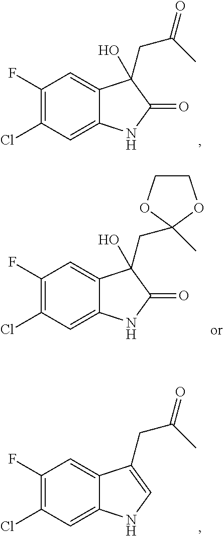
C1(F)=C(Cl)C=C2C(=C1)C(O)(CC(C)=O)C(=O)N2.C1(F)=C(Cl)C=C2C(=C1)C(O)(CC1(C)OCCO1)C(=O)N2.C1(F)=C(Cl)C=C2C(=C1)C(CC(C)=O)=CN2
